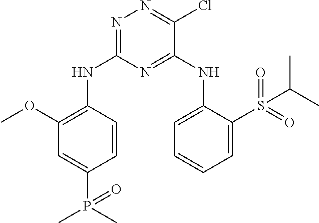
C1=CC(NC2=NN=C(Cl)C(NC3=CC=CC=C3S(=O)(=O)C(C)C)=N2)=C(OC)C=C1P(=O)(C)C
